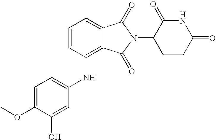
N(C1=C2C(=CC=C1)C(=O)N(C1CCC(=O)NC1=O)C2=O)C1=CC=C(OC)C(O)=C1
